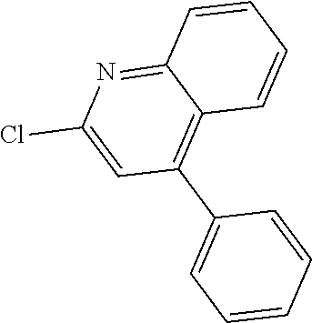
C1=C(Cl)N=C2C(=C1C1=CC=CC=C1)C=CC=C2
